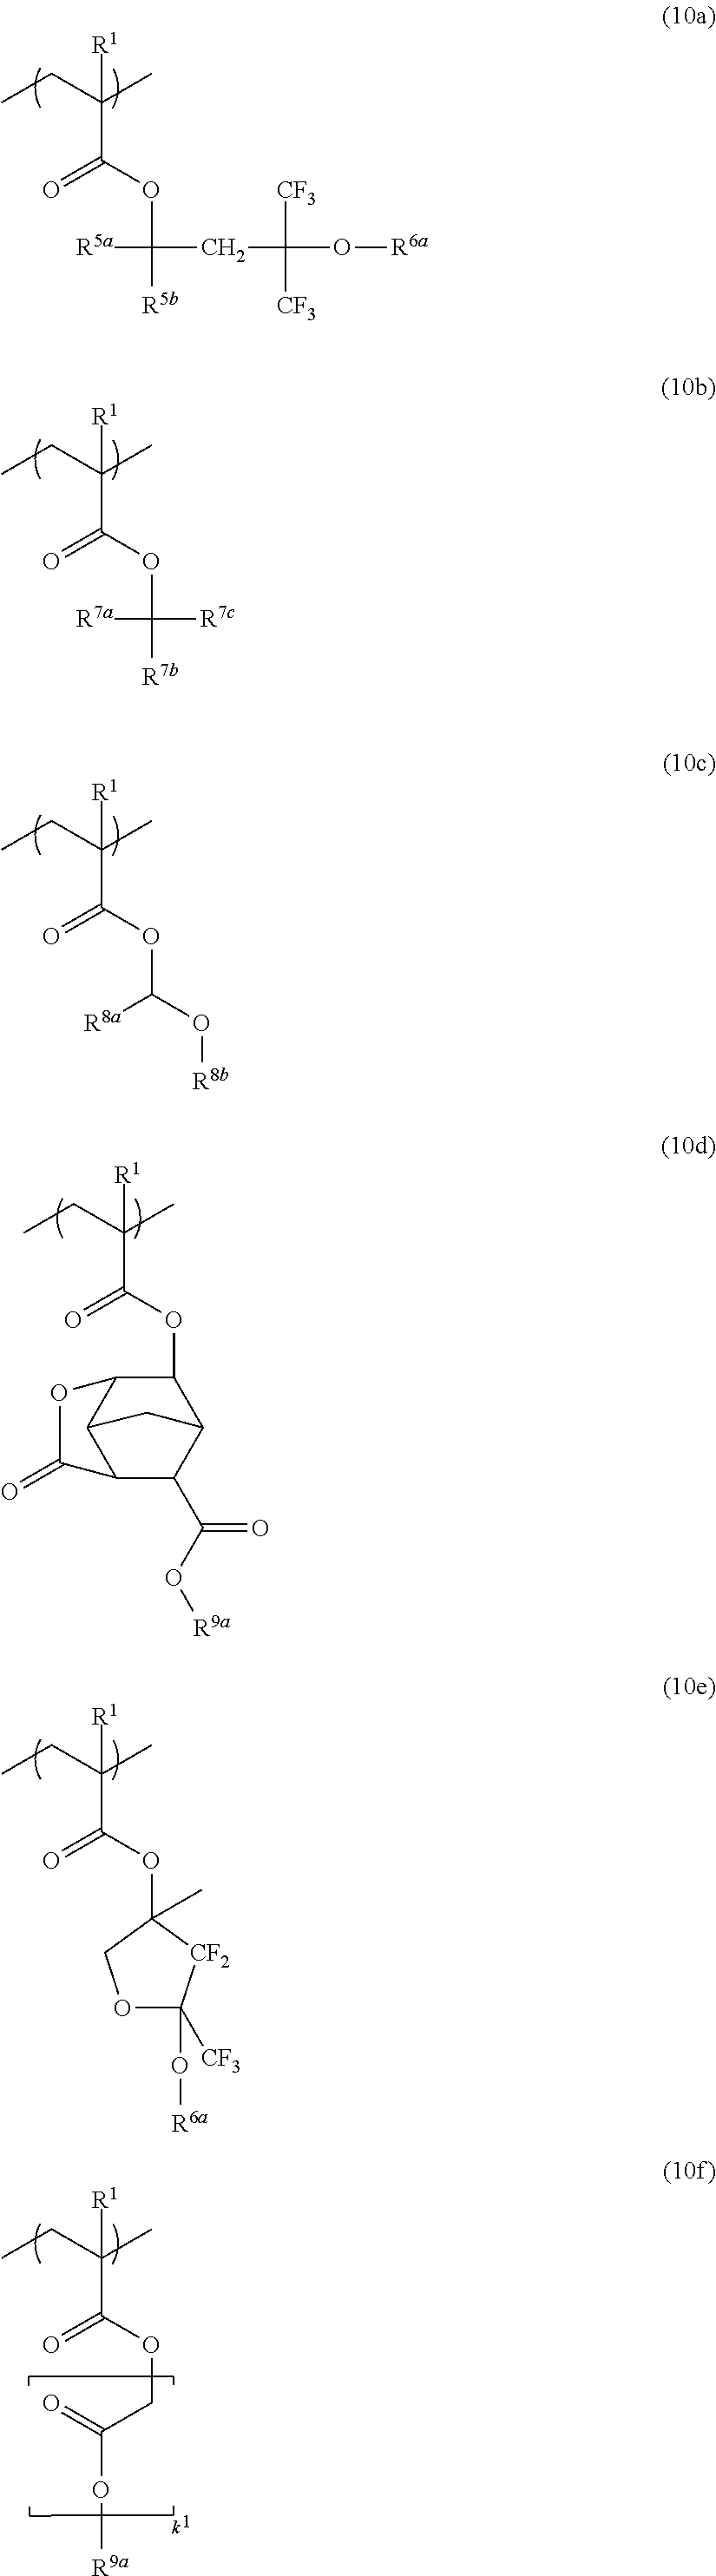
CCC(C)(C(OC([R5a])([R5b])CC([CF3])([CF3])O[R6a])=O)[R1].CCC(C)(C(OC1C2C3C(C(C(=O)O[R9a])C1C3)C(=O)O2)=O)[R1].CCC(C)(C(OC([R7a])([R7b])[R7c])=O)[R1].CCC(C)(C(OC([R8a])O[R8b])=O)[R1].CCC(C)(C(OC1(C)COC(O[R6a])([CF3])[CF2]1)=O)[R1].CCC(C)(C(OCC(O[R9a])=O)=O)[R1]
